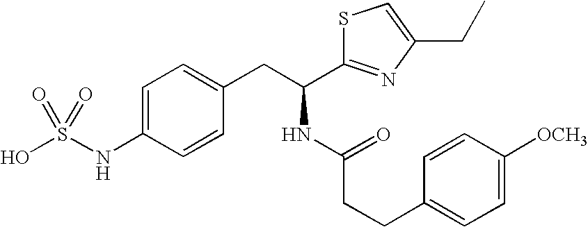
C1=C(NS(O)(=O)=O)C=CC(CC(C2=NC(CC)=CS2)NC(CCC2=CC=C([OCH3])C=C2)=O)=C1
